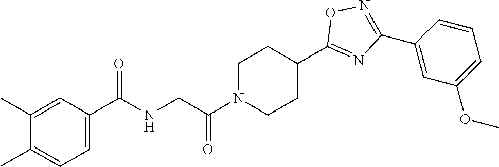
C1(C)=CC(C(NCC(N2CCC(C3=NC(C4=CC(OC)=CC=C4)=NO3)CC2)=O)=O)=CC=C1C
